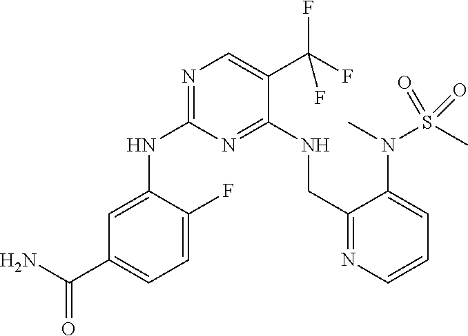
C1=C(NC2=NC=C(C(F)(F)F)C(NCC3=NC=CC=C3N(C)S(C)(=O)=O)=N2)C(F)=CC=C1C(=O)N
